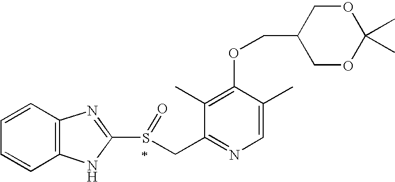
C1=C(C)C(OCC2COC(C)(C)OC2)=C(C)C(CS(C2=NC3=C(C=CC=C3)N2)=O)=N1
